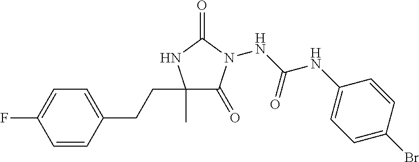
N(C(NC1=CC=C(Br)C=C1)=O)N1C(=O)C(C)(CCC2=CC=C(F)C=C2)NC1=O
